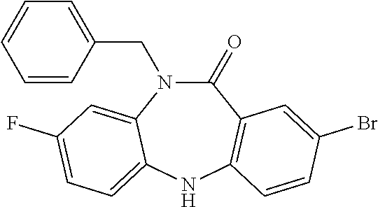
C1(=O)N(CC2=CC=CC=C2)C2=CC(F)=CC=C2NC2=C1C=C(Br)C=C2
